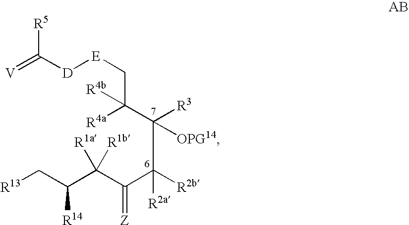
C(=[V])([D][E]CC(C(C(C(C(C(C[R13])[R14])([R1a])[R1b])=[Z])([R2b])[R2a])([R3])[OPG14])([R4a])[R4b])[R5]
